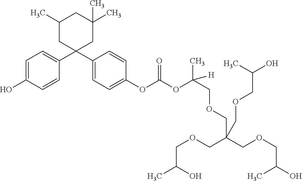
C1=C(O)C=CC(C2(C3=CC=C(OC(OC(C)(COCC(COCC(O)C)(COCC(C)O)COCC(O)C)[H])=O)C=C3)CC(C)(C)CC(C)C2)=C1
